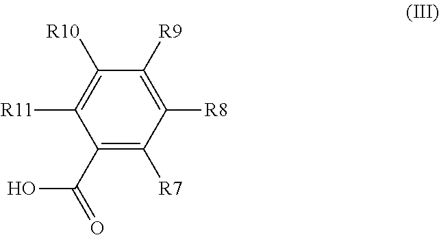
C1(C(=O)O)=C([R7])C([R8])=C([R9])C([R10])=C1[R11]
